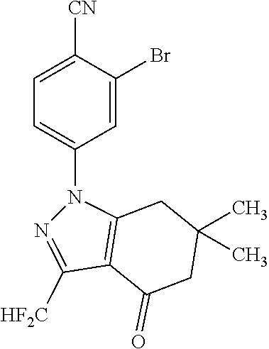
N1(C2=CC=C([CN])C(Br)=C2)C2=C(C([HF2C])=N1)C(=O)CC(C)(C)C2
